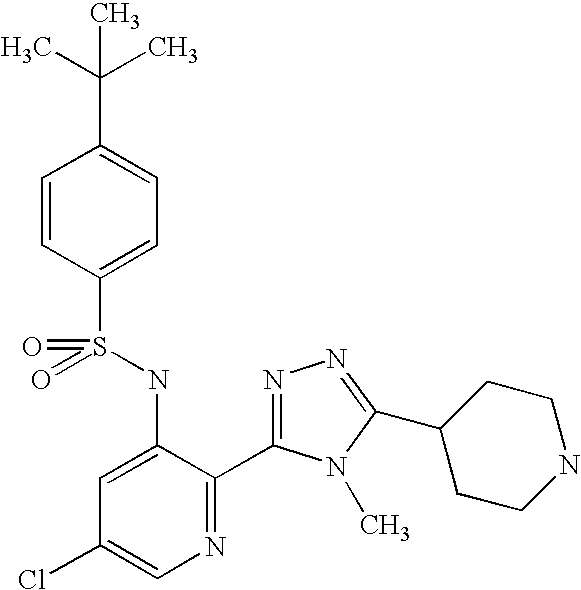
C1=CC(S(=O)(NC2=CC(Cl)=CN=C2C2=NN=C(C3CCNCC3)N2C)=O)=CC=C1C(C)(C)C
